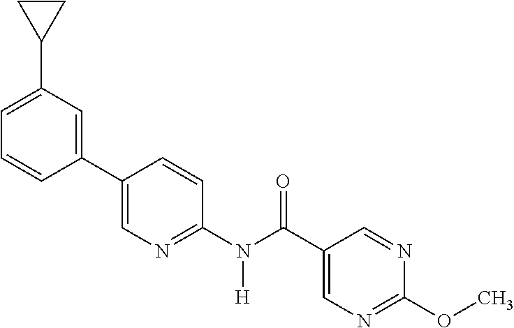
C1(C2=CN=C(N(C(C3=CN=C(OC)N=C3)=O)[H])C=C2)=CC(C2CC2)=CC=C1
